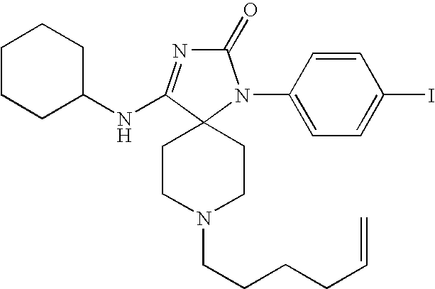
C1CCC(NC2=NC(=O)N(C3=CC=C(I)C=C3)C23CCN(CCCCC=C)CC3)CC1
